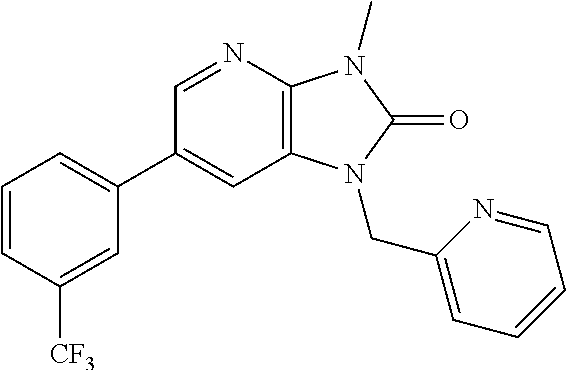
C1(C2=CC=CC([CF3])=C2)=CC2=C(N=C1)N(C)C(=O)N2CC1=CC=CC=N1
